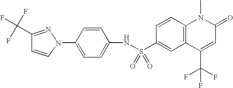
C12=C(C=CC(S(NC3=CC=C(N4C=CC(C(F)(F)F)=N4)C=C3)(=O)=O)=C1)N(C)C(=O)C=C2C(F)(F)F
